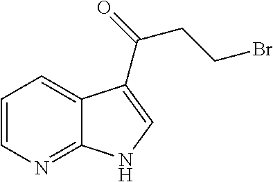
C1=CN=C2C(=C1)C(C(=O)CCBr)=CN2
